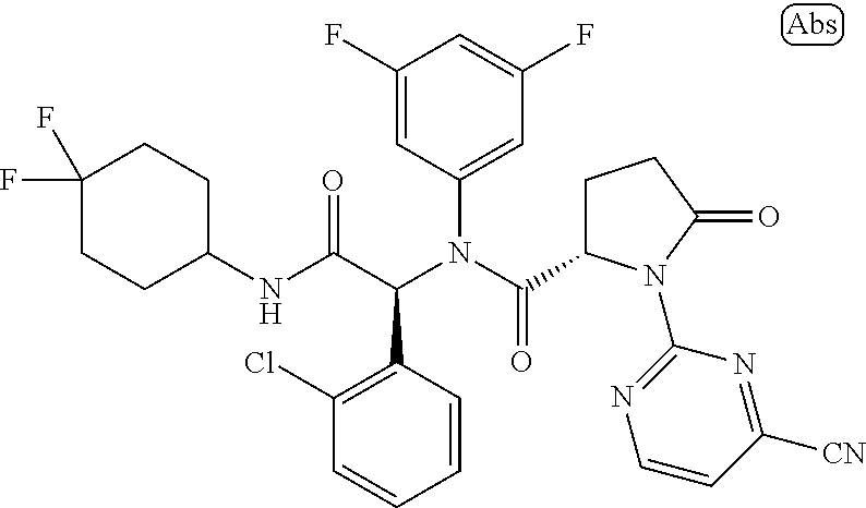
C1=CC(C(C(NC2CCC(F)(F)CC2)=O)N(C(=O)C2CCC(=O)N2C2=NC=CC([CN])=N2)C2=CC(F)=CC(F)=C2)=C(Cl)C=C1
